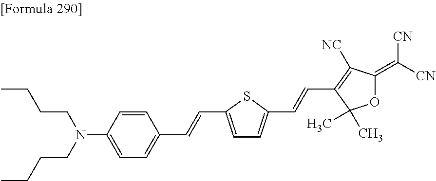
C1=CC(N(CCCC)CCCC)=CC=C1C=CC1=CC=C(C=CC2=C([NC])C(=C([CN])[CN])OC2(C)C)S1
